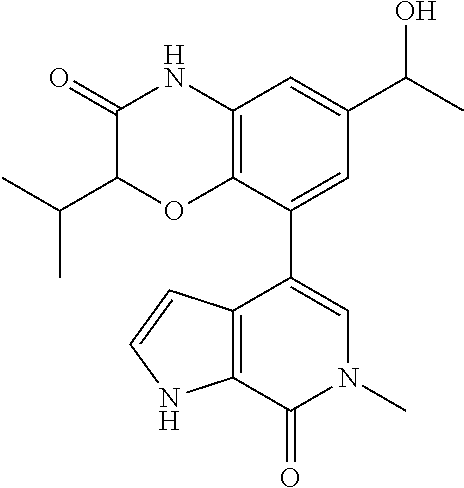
C1(=O)C(C(C)C)OC2=C(N1)C=C(C(O)C)C=C2C1=CN(C)C(=O)C2=C1C=CN2
